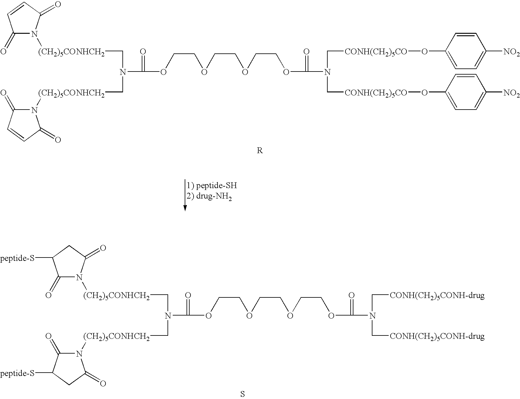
[R].[(CH2)5CONHCH2](CN(C(=O)OCCOCCOCCOC(=O)N(C[CONH(CH2)5CO]OC1=CC=C([NO2])C=C1)C[CONH(CH2)5CO]OC1=CC=C([NO2])C=C1)C[(CH2)5CONHCH2]N1C(=O)C=CC1=O)N1C(=O)C=CC1=O.S.[(CH2)5CONHCH2](CN(C(=O)OCCOCCOCCOC(=O)N(C[CONH(CH2)5CONH-drug])C[CONH(CH2)5CONH-drug])C[(CH2)5CONHCH2]N1C(=O)C([peptide-S])CC1=O)N1C(=O)C([peptide-S])CC1=O
